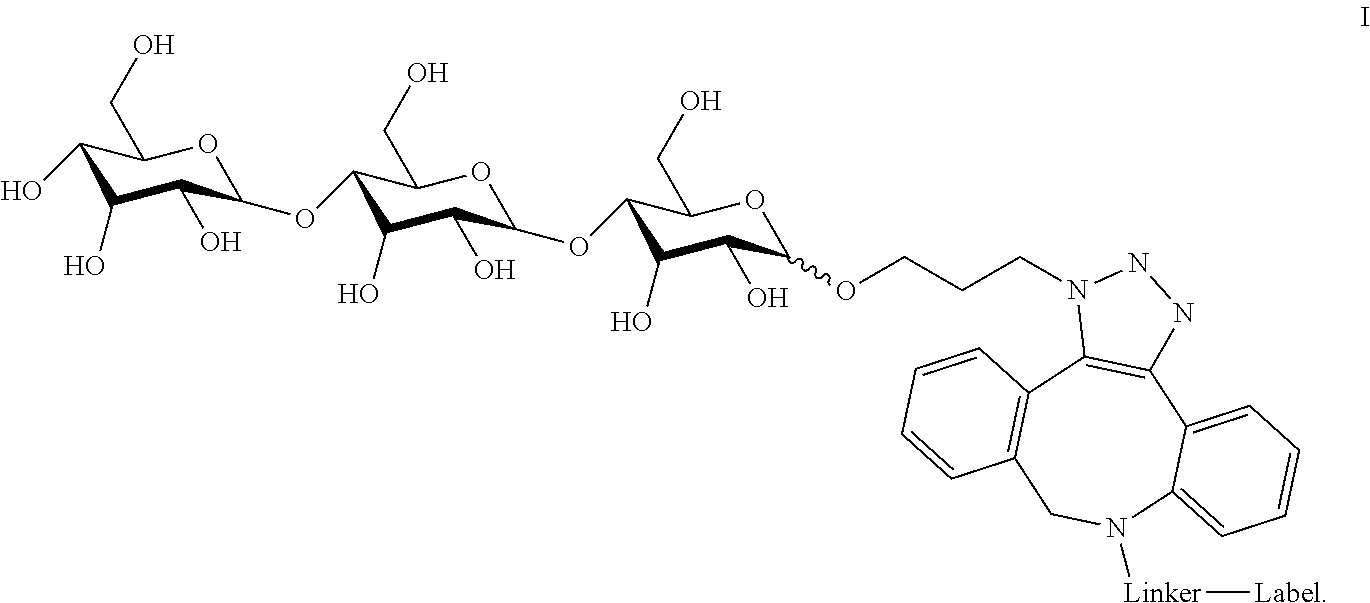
C1(OC2C(O)C(O)C(OC3C(O)C(O)C(O)C(CO)O3)C(CO)O2)C(O)C(O)C(OCCCN2C3=C(NN2)C2=CC=CC=C2N([Linker][Label])CC2=C3C=CC=C2)OC1CO
